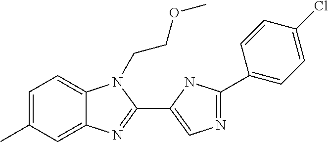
C1=C(C)C=C2C(=C1)N(CCOC)C(C1=CN=C(C3=CC=C(Cl)C=C3)N1)=N2
